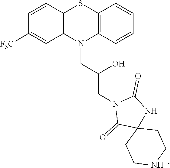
C1=CC2=C(C=C1[F3C])N(CC(CN1C(=O)C3(NC1=O)CCNCC3)O)C1=C(S2)C=CC=C1
